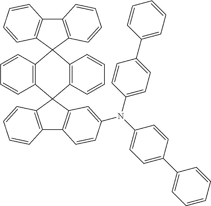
C12=C(C=CC=C1)C1(C3=C(C=CC=C3)C23C2=C(C4=C3C=CC=C4)C=CC=C2)C2=C(C3=C1C=CC=C3)C=CC(N(C1=CC=C(C3=CC=CC=C3)C=C1)C1=CC=C(C3=CC=CC=C3)C=C1)=C2
